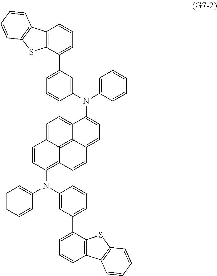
C1=CC(N(C2=CC(C3=CC=CC4=C3SC3=C4C=CC=C3)=CC=C2)C2=CC=CC=C2)=C2C3=C4C(=CC=C(N(C5=CC(C6=CC=CC7=C6SC6=C7C=CC=C6)=CC=C5)C5=CC=CC=C5)C4=CC=C13)C=C2
